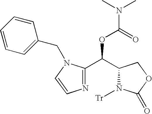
C1(C(C2N([Tr])C(=O)OC2)OC(=O)N(C)C)=NC=CN1CC1=CC=CC=C1
